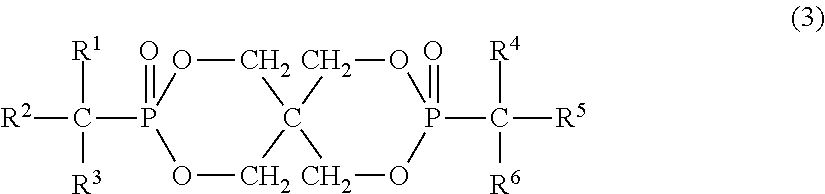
O1CC2(COP1(=O)C([R1])([R3])[R2])COP(C([R4])([R5])[R6])(=O)OC2
